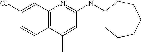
C12=C(C(C)=CC(NC3CCCCCC3)=N1)C=CC(Cl)=C2
